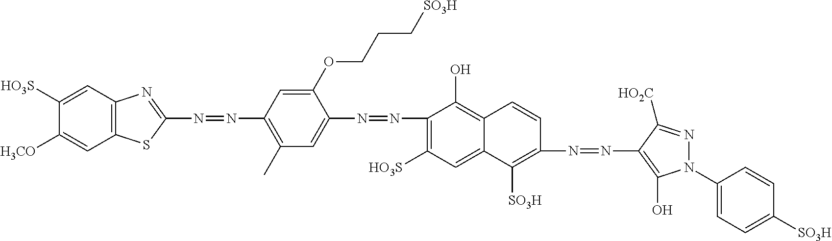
C1(N=NC2=CC(C)=C(N=NC3=NC4=C(S3)C=C([H3CO])C([HO3S])=C4)C=C2OCCC[SO3H])=C([HO3S])C=C2C(=C1O)C=CC(N=NC1=C(O)N(C3=CC=C([SO3H])C=C3)N=C1[HO2C])=C2[SO3H]
